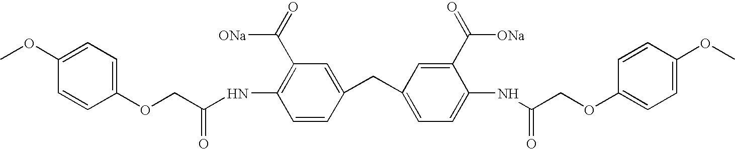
C(C(NC1=C(C(=O)[ONa])C=C(CC2=CC=C(NC(COC3=CC=C(OC)C=C3)=O)C(C(=O)[ONa])=C2)C=C1)=O)OC1=CC=C(OC)C=C1
